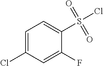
C1=C(Cl)C=C(F)C(S(Cl)(=O)=O)=C1
